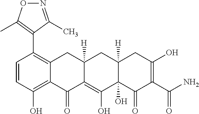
C1=CC(O)=C2C(=C1C1=C(C)ON=C1C)CC1([H])C(=C(O)C3(O)C([H])(C1)CC(O)=C(C(N)=O)C3=O)C2=O
